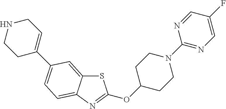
S1C2=CC(C3=CCNCC3)=CC=C2N=C1OC1CCN(C2=NC=C(F)C=N2)CC1
